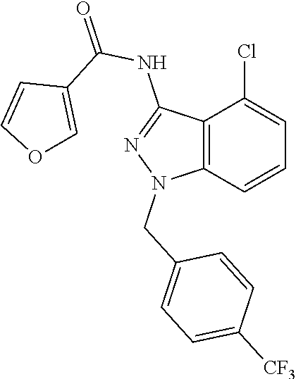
C12=C(C=CC=C1Cl)N(CC1=CC=C([CF3])C=C1)N=C2NC(=O)C1=COC=C1
